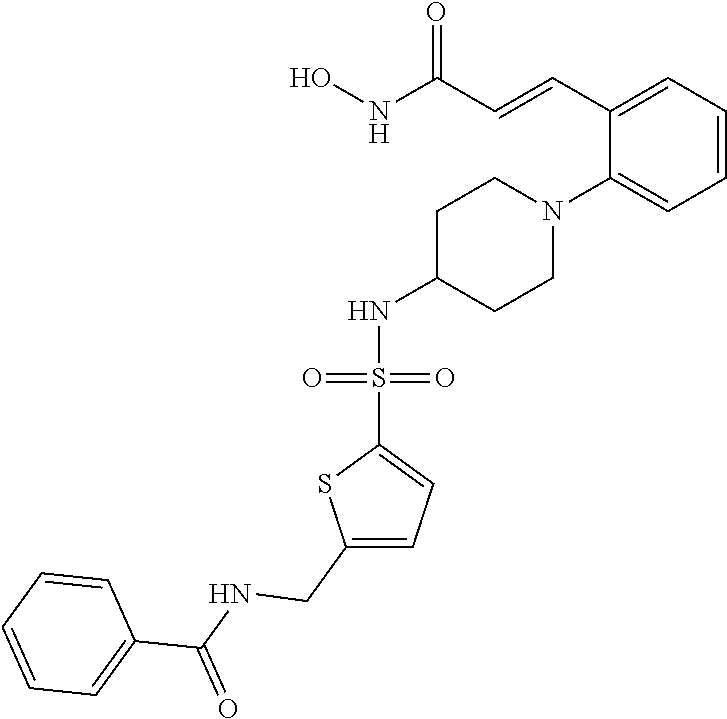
ONC(C=CC1=CC=CC=C1N1CCC(NS(=O)(=O)C2=CC=C(CNC(C3=CC=CC=C3)=O)S2)CC1)=O
